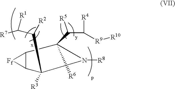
[Ff]1C2C1CC(C(C([R4])[R9][R10])[R5])([R6])N([R8])C2(C([R2])C([R1])[R7])[R3]
